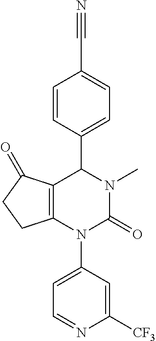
C12=C(N(C3=CC=NC([CF3])=C3)C(=O)N(C)C1C1=CC=C(C#N)C=C1)CCC2=O
